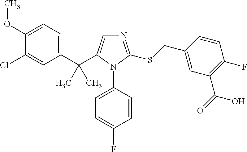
C1(C(C2=CN=C(SCC3=CC(C(=O)O)=C(F)C=C3)N2C2=CC=C(F)C=C2)(C)C)=CC=C(OC)C(Cl)=C1
